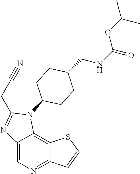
C12=CN=C3C(=C1N(C1CCC(CNC(=O)OC(C)C)CC1)C(CC#N)=N2)SC=C3
